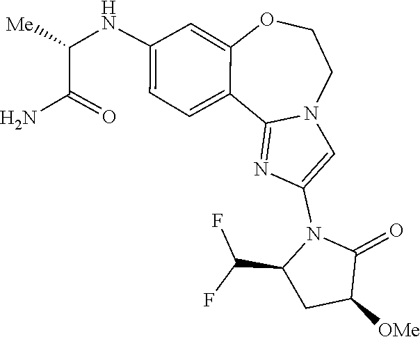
C1C([OMe])C(=O)N(C2=CN3C(=N2)C2=CC=C(NC(C(N)=O)[Me])C=C2OCC3)C1C(F)F
